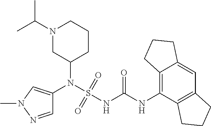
C1(N(S(NC(NC2=C3C(=CC4=C2CCC4)CCC3)=O)(=O)=O)C2=CN(C)N=C2)CCCN(C(C)C)C1
